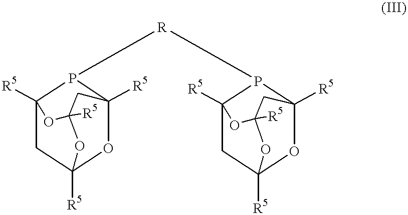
C12([R5])CC3([R5])OC([R5])(P1[R]P1C4([R5])CC5([R5])OC1([R5])CC([R5])(O5)O4)CC([R5])(O3)O2
